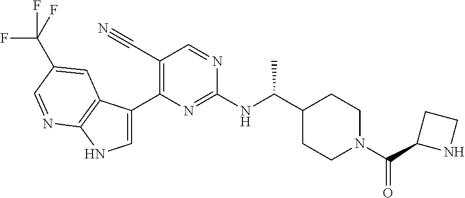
C1(C#N)=C(C2=CNC3=C2C=C(C(F)(F)F)C=N3)N=C(NC(C2CCN(C(C3NCC3)=O)CC2)C)N=C1
